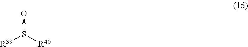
S([R39])([R40])->O
